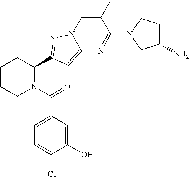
C1CCN(C(=O)C2=CC=C(Cl)C(O)=C2)C(C2=NN3C=C(C)C(N4CC(N)CC4)=NC3=C2)C1
